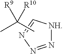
[NH]1N=NN=C1.CC(C)([R9])[R10]
